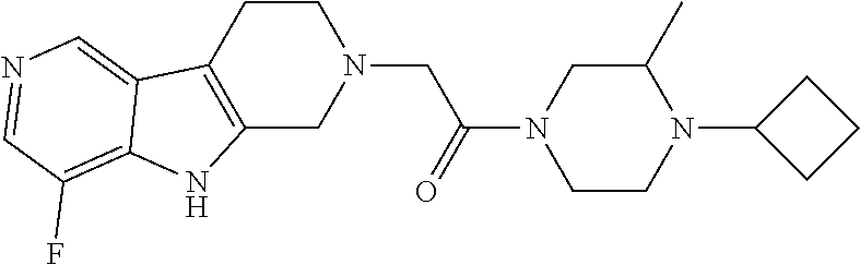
C1CC2=C(CN1CC(N1CCN(C3CCC3)C(C)C1)=O)NC1=C(F)C=NC=C21
